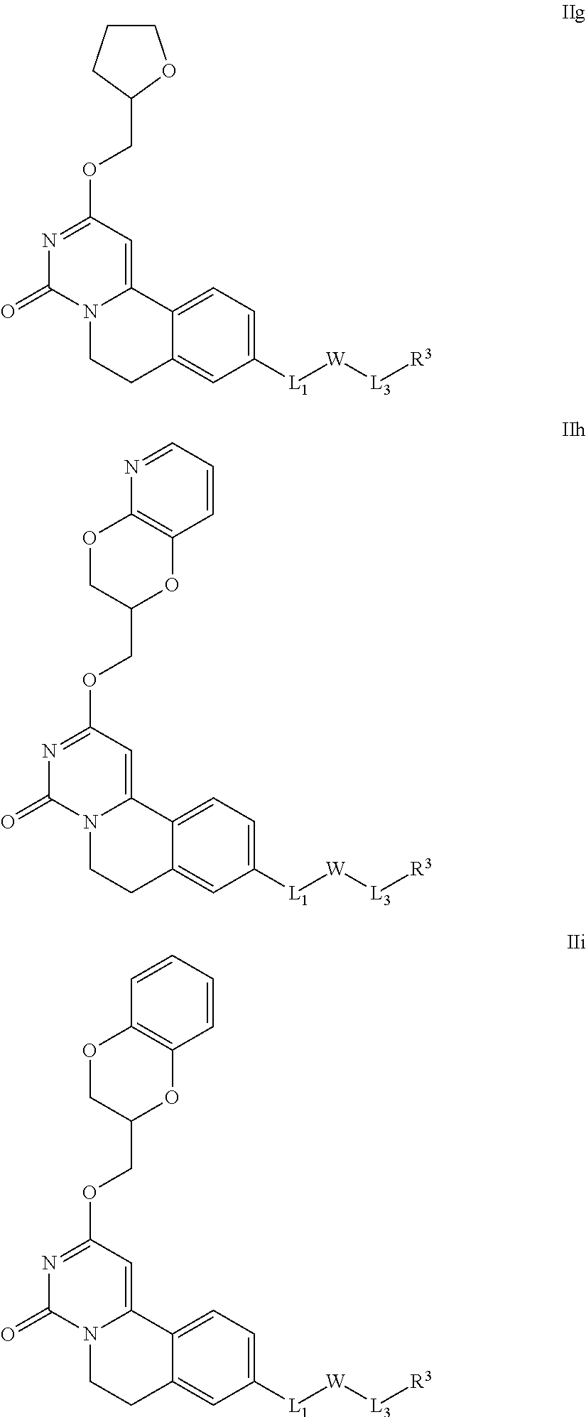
N12CCC3=CC([L1][W][L3][R3])=CC=C3C1=CC(OCC1OCCC1)=NC2=O.N12CCC3=CC([L1][W][L3][R3])=CC=C3C1=CC(OCC1OC3=C(OC1)N=CC=C3)=NC2=O.N12CCC3=CC([L1][W][L3][R3])=CC=C3C1=CC(OCC1OC3=C(OC1)C=CC=C3)=NC2=O
